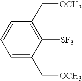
C1=C(C[OCH3])C([SF3])=C(C[OCH3])C=C1
